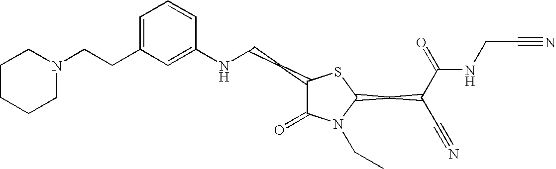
C1=C(CCN2CCCCC2)C=C(NCCC2C(=O)N(CC)C(CC(C#N)C(=O)NCC#N)S2)C=C1
